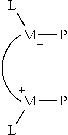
[M](P)[L].[M](P)[L]
